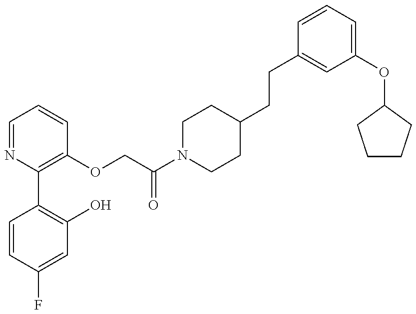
C1=CC(F)=CC(O)=C1C1=C(OCC(N2CCC(CCC3=CC(OC4CCCC4)=CC=C3)CC2)=O)C=CC=N1
